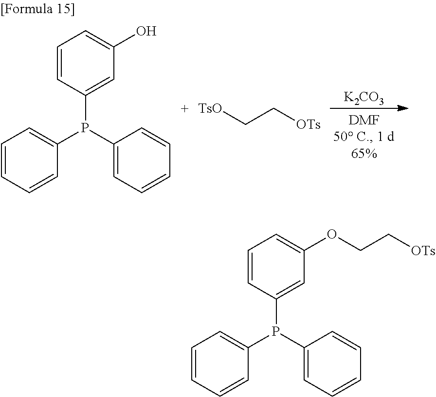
[TsO]CC[OTs].[K2CO3].C1=C(O)C=C(P(C2=CC=CC=C2)C2=CC=CC=C2)C=C1.C1=C(OCC[OTs])C=C(P(C2=CC=CC=C2)C2=CC=CC=C2)C=C1
